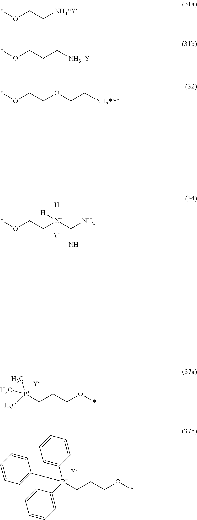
*OCC[N+](C(=N)N)([H])[H].[Y].C[P+](CCCO*)(C)C.[Y].C1([P+](CCCO*)(C2=CC=CC=C2)C2=CC=CC=C2)=CC=CC=C1.[Y].*OCC[NH3*Y-].*OCCC[NH3*Y-].*OCCOCC[NH3*Y-]
